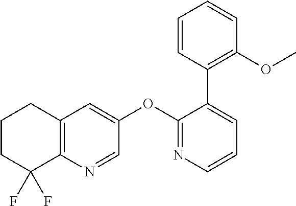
C12=C(N=CC(OC3=NC=CC=C3C3=C(OC)C=CC=C3)=C1)C(F)(F)CCC2
